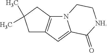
C1C2=C(CC1(C)C)N1C(=C2)C(=O)[NH]CC1
